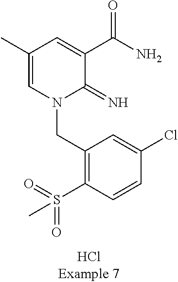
C(N1C(=N)C(C(N)=O)=CC(C)=C1)C1=C(S(=O)(=O)C)C=CC(Cl)=C1
